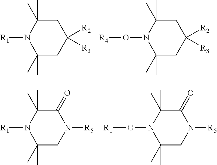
C1C(C)(C)N([R1])C(C)(C)CC1([R2])[R3].C1C(C)(C)N(O[R4])C(C)(C)CC1([R2])[R3].C1(=O)C(C)(C)N([R1])C(C)(C)CN1[R5].C1(=O)C(C)(C)N(O[R1])C(C)(C)CN1[R5]
